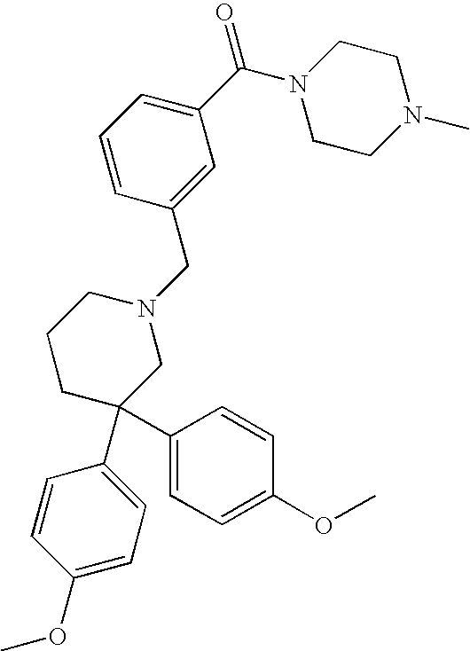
C1(C(N2CCN(C)CC2)=O)=CC=CC(CN2CCCC(C3=CC=C(OC)C=C3)(C3=CC=C(OC)C=C3)C2)=C1
